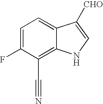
C1=C(F)C(C#N)=C2C(=C1)C([CHO])=CN2
